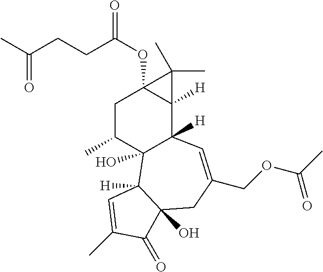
C1C(C)C2(O)C([H])(C3([H])C1(OC(=O)CCC(C)=O)C3(C)C)C=C(COC(C)=O)CC1(O)C2([H])C=C(C)C1=O
